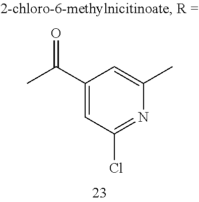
C1(C(C)=O)=CC(Cl)=NC(C)=C1
